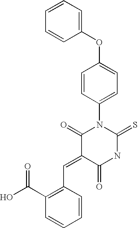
O=C1C(=CC2=C(C(O)=O)C=CC=C2)C(=O)NC(=S)N1C1=CC=C(OC2=CC=CC=C2)C=C1
